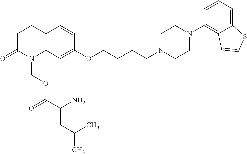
C1C(=O)N(COC(C(N)CC(C)C)=O)C2=C(C1)C=CC(OCCCCN1CCN(C3=C4C(=CC=C3)SC=C4)CC1)=C2
